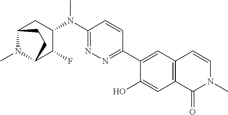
C1(N(C2=NN=C(C3=CC4=C(C=C3O)C(=O)N(C)C=C4)C=C2)C)CC2N(C)C(C1F)CC2
